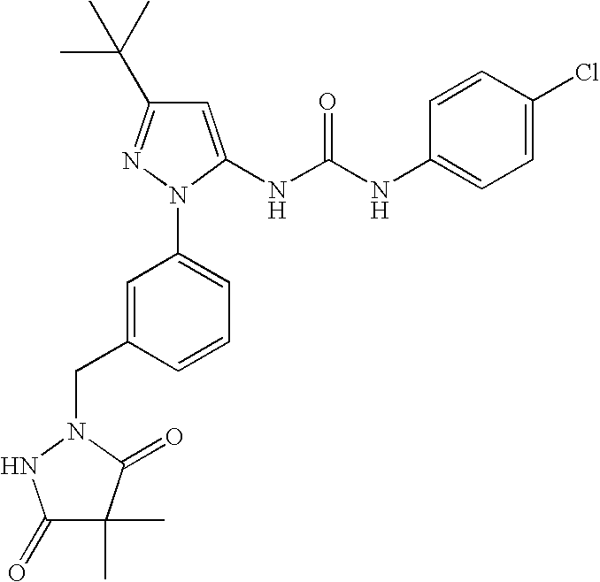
C1=C(NC(NC2=CC=C(Cl)C=C2)=O)N(C2=CC=CC(CN3C(=O)C(C)(C)C(=O)N3)=C2)N=C1C(C)(C)C
